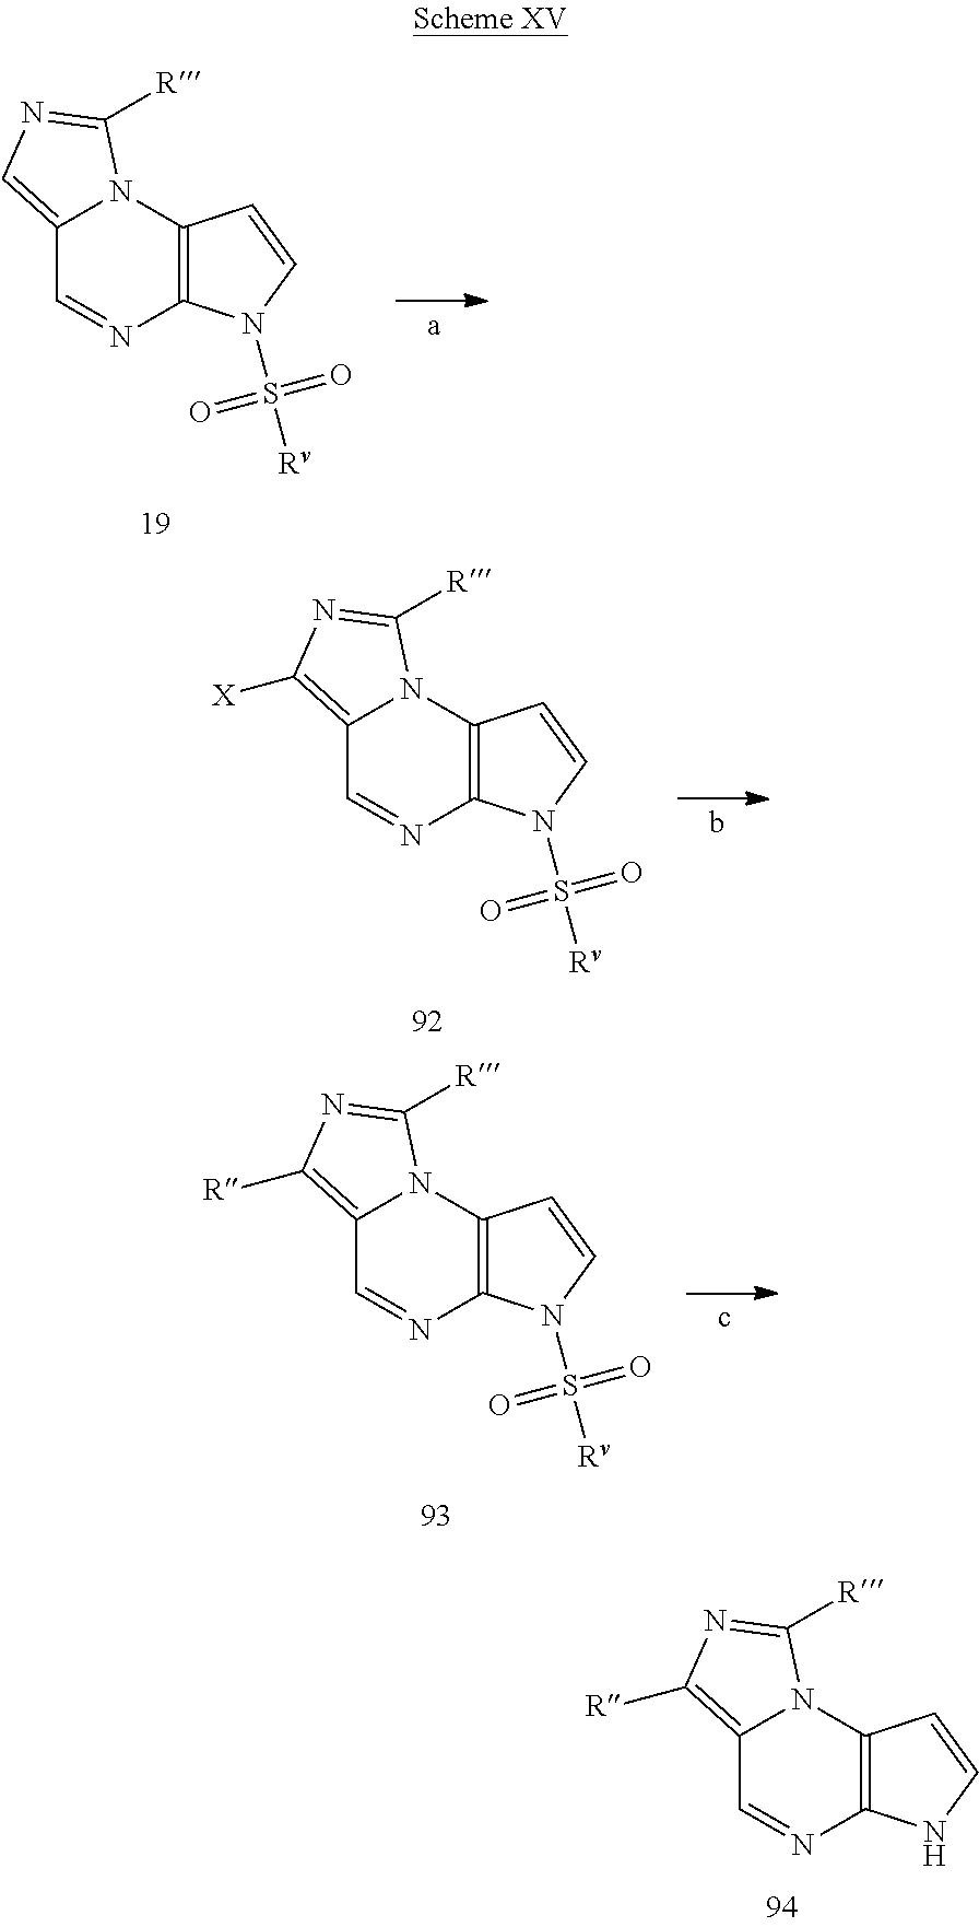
C12=C([R])N=C([R])N1C1=C(N=C2)NC=C1.C12=CN=C([R])N1C1=C(N=C2)N(S([Rv])(=O)=O)C=C1.C12=C([X])N=C([R])N1C1=C(N=C2)N(S([Rv])(=O)=O)C=C1.C12=C([R])N=C([R])N1C1=C(N=C2)N(S([Rv])(=O)=O)C=C1
